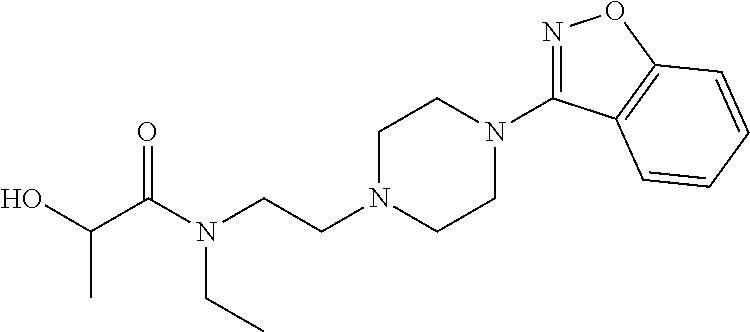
N1=C(N2CCN(CCN(C(C(O)C)=O)CC)CC2)C2=C(O1)C=CC=C2
